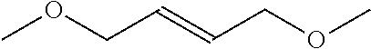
COCC=CCOC
